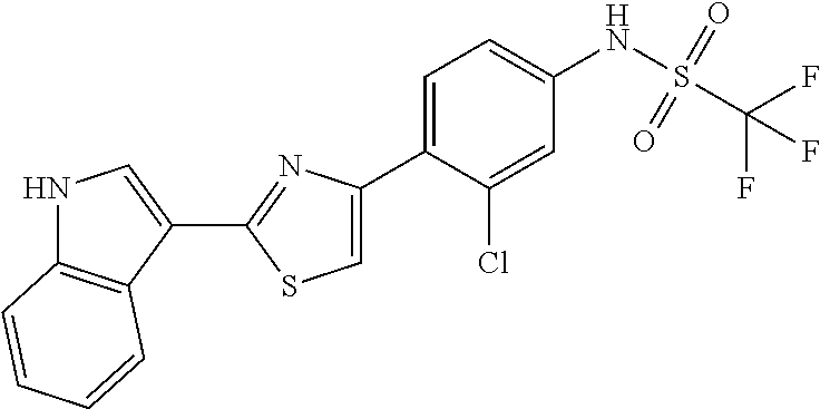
C1(C2=NC(C3=CC=C(NS(C(F)(F)F)(=O)=O)C=C3Cl)=CS2)=CNC2=C1C=CC=C2
